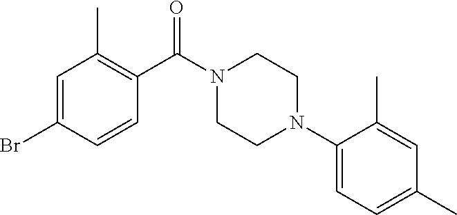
C1=C(Br)C=CC(C(N2CCN(C3=CC=C(C)C=C3C)CC2)=O)=C1C
